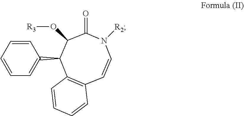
C1=CC=CC=C1C1C(O[R3])C(=O)N([R2])C=CC2=C1C=CC=C2
